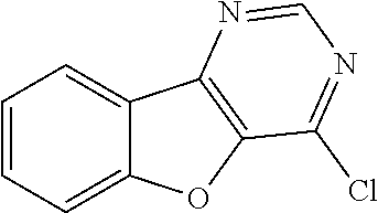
C1=CC=C2C(=C1)C1=C(O2)C(Cl)=NC=N1
